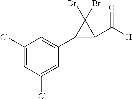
C1=C(Cl)C=C(C2C(C([H])=O)C2(Br)Br)C=C1Cl
